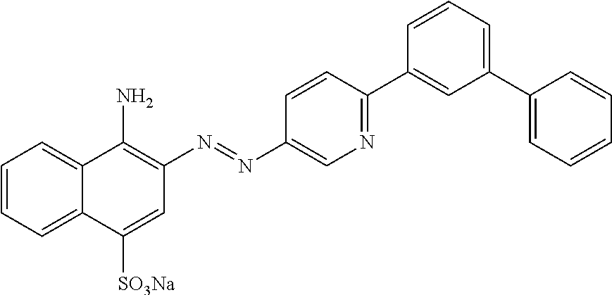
C1=CC=C2C(=C1)C(N)=C(N=NC1=CN=C(C3=CC(C4=CC=CC=C4)=CC=C3)C=C1)C=C2[SO3Na]
